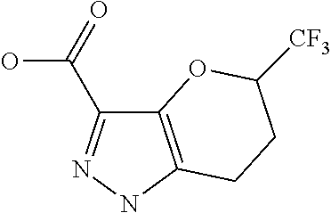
C12=C(NN=C1C(=O)O)CCC([CF3])O2
